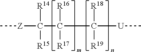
C[Z]C([R15])([R14])C([R17])([R16])C([R18])([R19])[U]C
